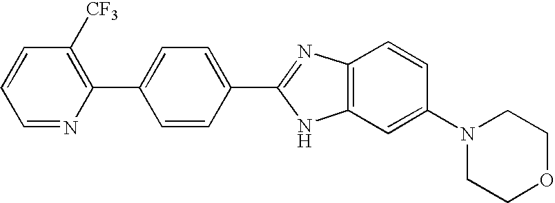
C1([CF3])=C(C2=CC=C(C3=NC4=C(N3)C=C(N3CCOCC3)C=C4)C=C2)N=CC=C1
